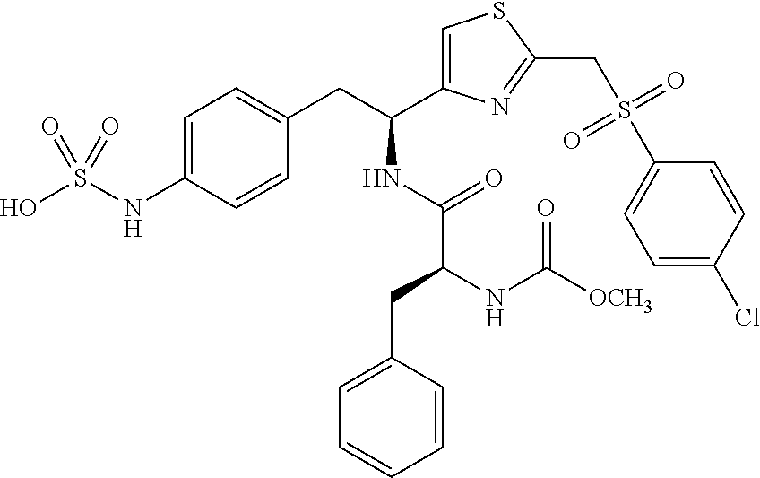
C1=C(NS(O)(=O)=O)C=CC(CC(NC(C(NC([OCH3])=O)CC2=CC=CC=C2)=O)C2=CSC(CS(C3=CC=C(Cl)C=C3)(=O)=O)=N2)=C1
